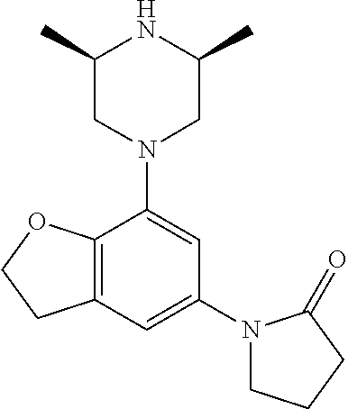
C12=C(C=C(N3CCCC3=O)C=C1N1CC(C)NC(C)C1)CCO2
